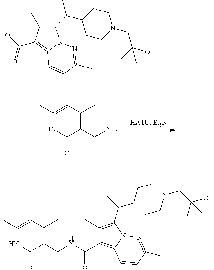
C1(C(C2CCN(CC(O)(C)C)CC2)C)=C(C)C(C(O)=O)=C2N1N=C(C)C=C2.C1(C)=CC(C)=C(CN)C(=O)N1.C1(C)=C(C(C)C2CCN(CC(O)(C)C)CC2)N2C(=C1C(=O)NCC1=C(C)C=C(C)NC1=O)C=CC(C)=N2
